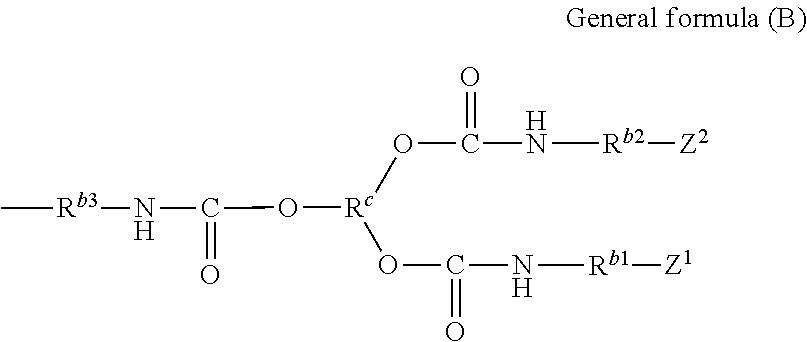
O([Rc](OC(N[Rb1][Z1])=O)OC(N[Rb2][Z2])=O)C(N[Rb3]C)=O
